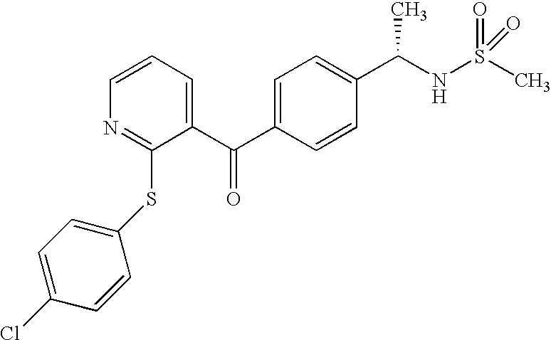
C1=CC(C(NS(C)(=O)=O)C)=CC=C1C(C1=CC=CN=C1SC1=CC=C(Cl)C=C1)=O
